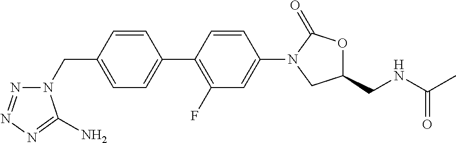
C1(CN2N=NN=C2N)=CC=C(C2=C(F)C=C(N3CC(CNC(C)=O)OC3=O)C=C2)C=C1
